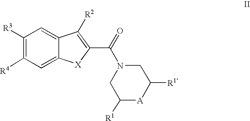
C1([R3])=C([R4])C=C2C(=C1)C([R2])=C(C(=O)N1CC([R1])[A]C([R1])C1)[X]2
